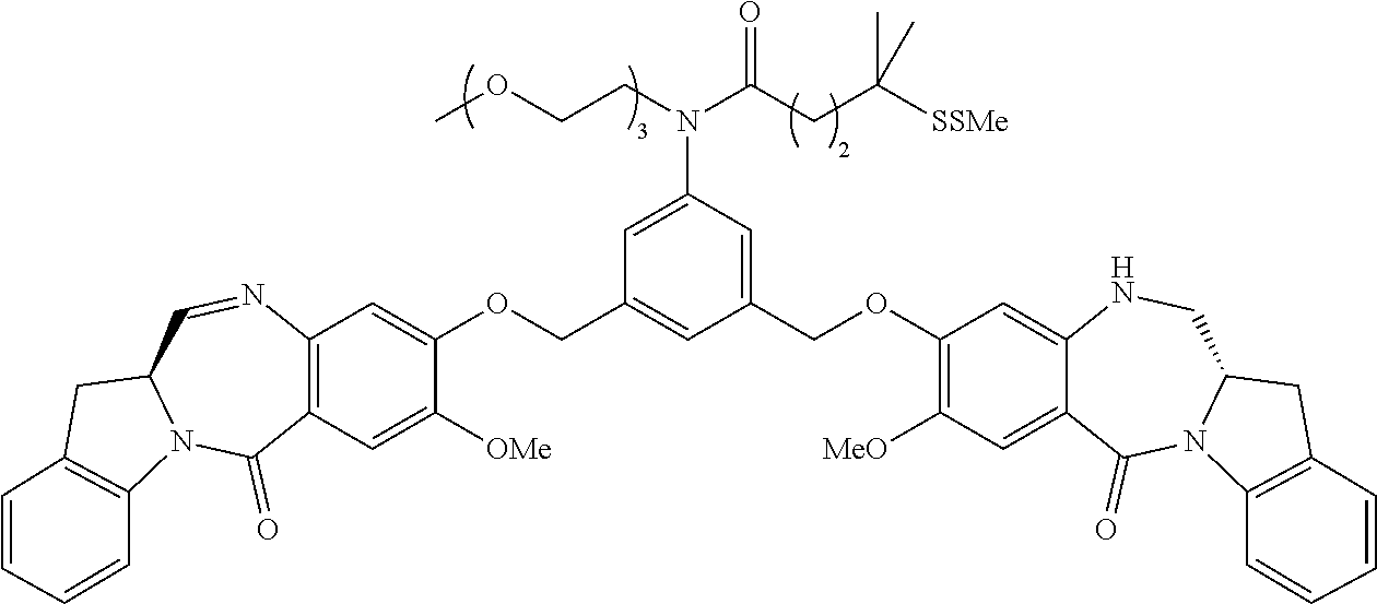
C1(COC2=CC3=C(C=C2[OMe])C(=O)N2C(C=N3)CC3=C2C=CC=C3)=CC(COC2=C([MeO])C=C3C(=C2)NCC2N(C3=O)C3=C(C2)C=CC=C3)=CC(N(CCOC)C(CC([SSMe])(C)C)=O)=C1
